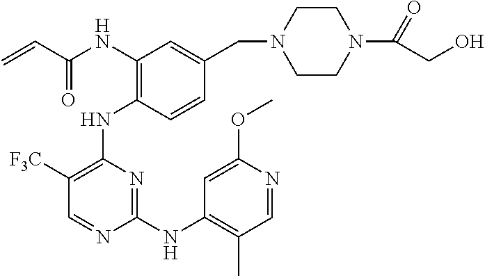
N(C1=C(NC2=C([F3C])C=NC(NC3=C(C)C=NC(OC)=C3)=N2)C=CC(CN2CCN(C(CO)=O)CC2)=C1)C(C=C)=O
